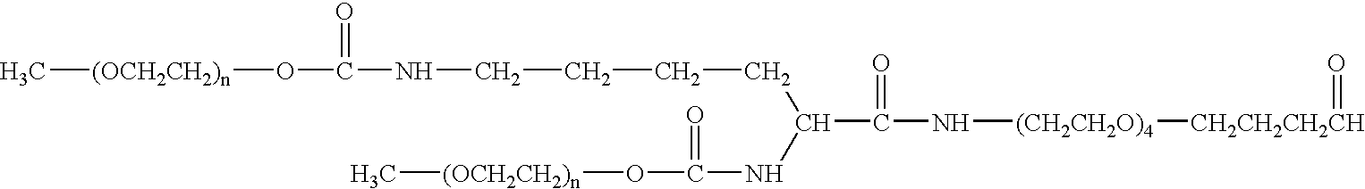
C(C(N[(CH2CH2O)4][CH2CH2CH2CH]=O)=O)(CCCCNC(=O)O[(OCH2CH2)n]C)NC(O[(OCH2CH2)n]C)=O
